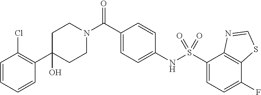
C1(C2=C(Cl)C=CC=C2)(O)CCN(C(C2=CC=C(NS(C3=CC=C(F)C4=C3N=CS4)(=O)=O)C=C2)=O)CC1
